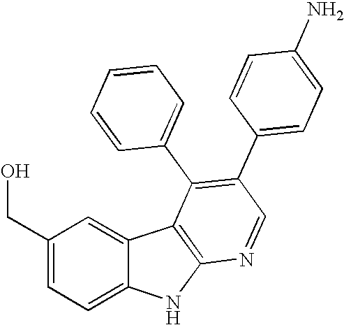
C1(CO)=CC=C2C(=C1)C1=C(N2)N=CC(C2=CC=C(N)C=C2)=C1C1=CC=CC=C1
